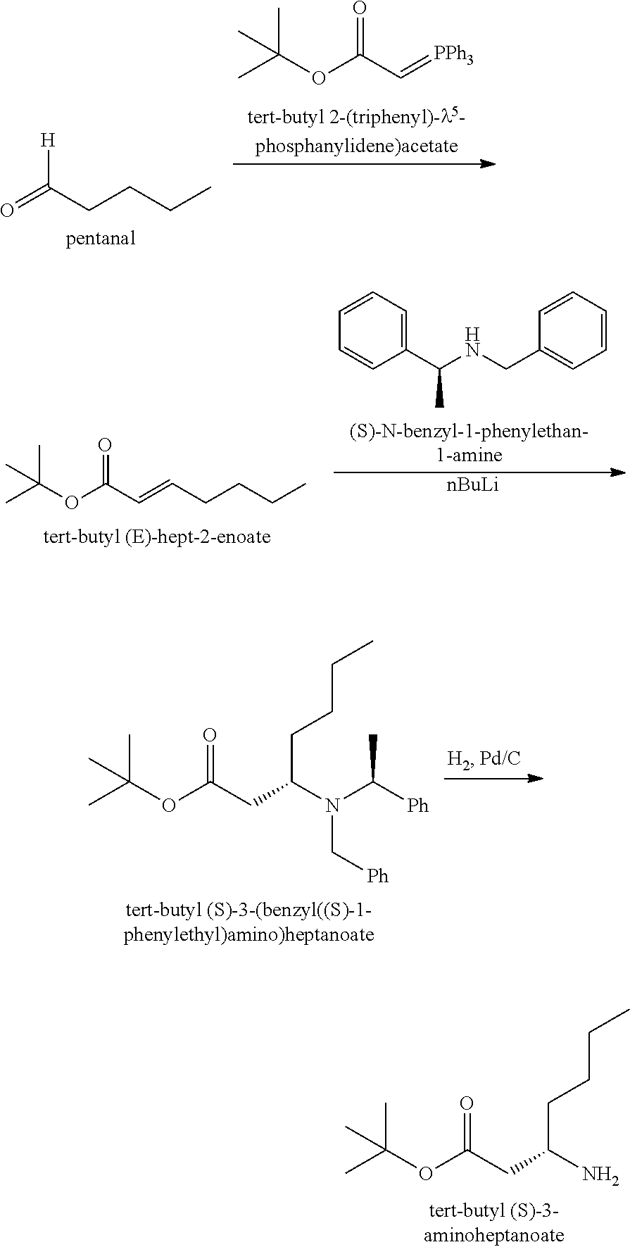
C(CCCC)(=O)[H].CC(C)(C)OC(C=[PPh3])=O.C(C=CC(OC(C)(C)C)=O)CCC.C1=CC=C(CNC(C2=CC=CC=C2)C)C=C1.[nBuLi].C(N(C(CCCC)CC(=O)OC(C)(C)C)C(C)[Ph])[Ph].CC(C)(OC(CC(CCCC)N)=O)C
